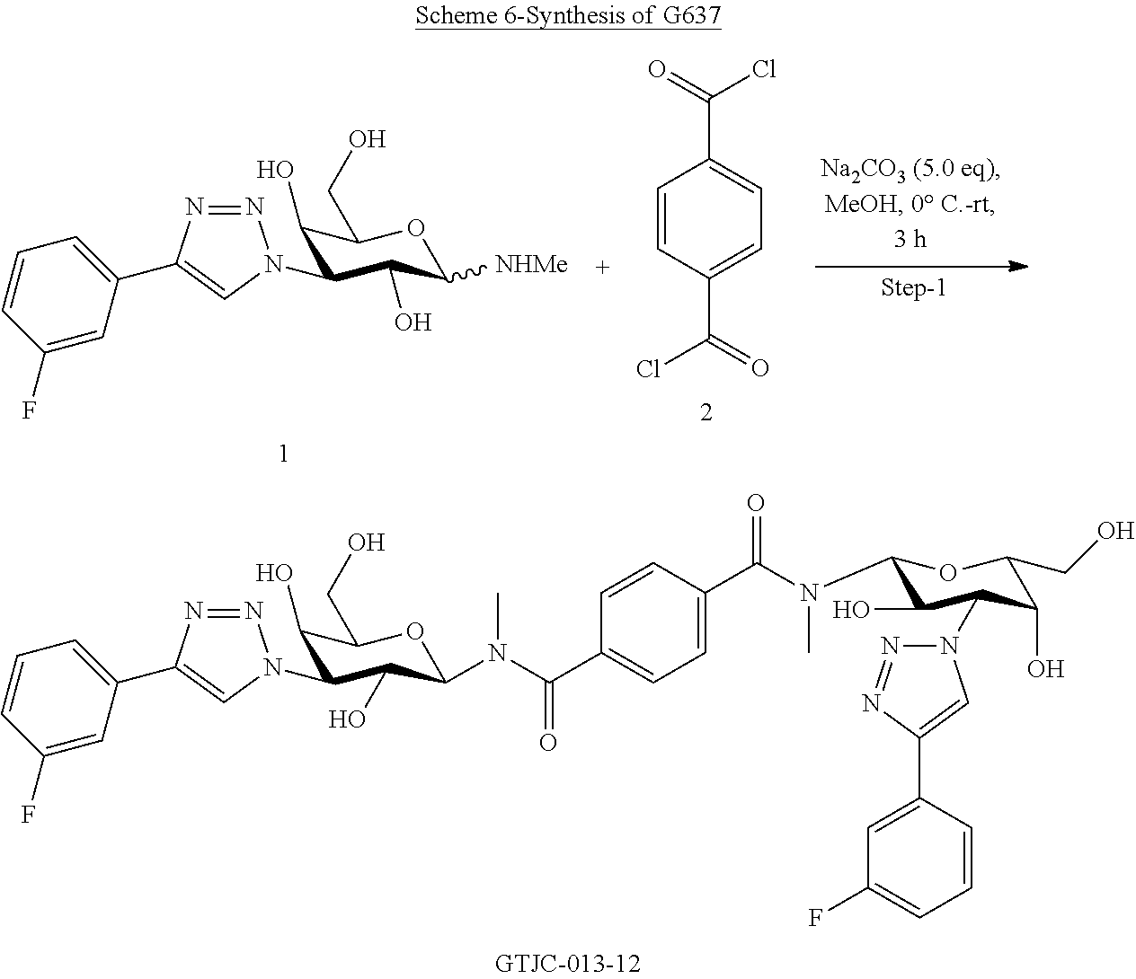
C1(O)C(N2N=NC(C3=CC=CC(F)=C3)=C2)C(O)C(N(C(C2=CC=C(C(N(C)C3C(O)C(N4N=NC(C5=CC(F)=CC=C5)=C4)C(O)C(CO)O3)=O)C=C2)=O)C)OC1CO.C1(O)C(N2N=NC(C3=CC=CC(F)=C3)=C2)C(O)C([NHMe])OC1CO.C1=CC(C(Cl)=O)=CC=C1C(=O)Cl
